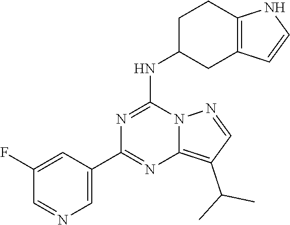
C1(C2=NC3=C(C(C)C)C=NN3C(NC3CC4=C(CC3)NC=C4)=N2)=CN=CC(F)=C1
